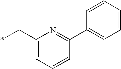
*CC1=CC=CC(C2=CC=CC=C2)=N1
